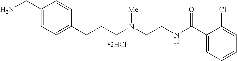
C1(CN)=CC=C(CCCN(CCNC(C2=CC=CC=C2Cl)=O)[Me])C=C1.[2HCl]
